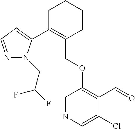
C1C(C2=CC=NN2CC(F)F)=C(COC2=C(C=O)C(Cl)=CN=C2)CCC1
